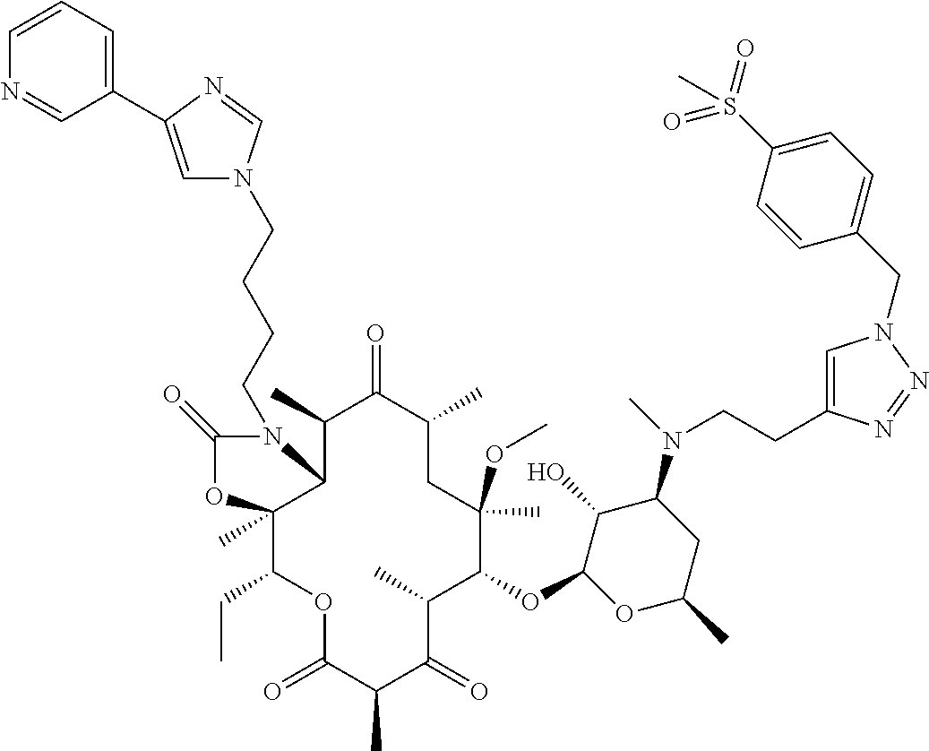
O(C1C(C)C(=O)C(C)C(=O)OC(CC)C2(C)C(C(C)C(=O)C(C)CC1(OC)C)N(CCCCN1C=C(C3=CC=CN=C3)N=C1)C(=O)O2)C1C(O)C(N(C)CCC2=CN(CC3=CC=C(S(=O)(=O)C)C=C3)N=N2)CC(C)O1
